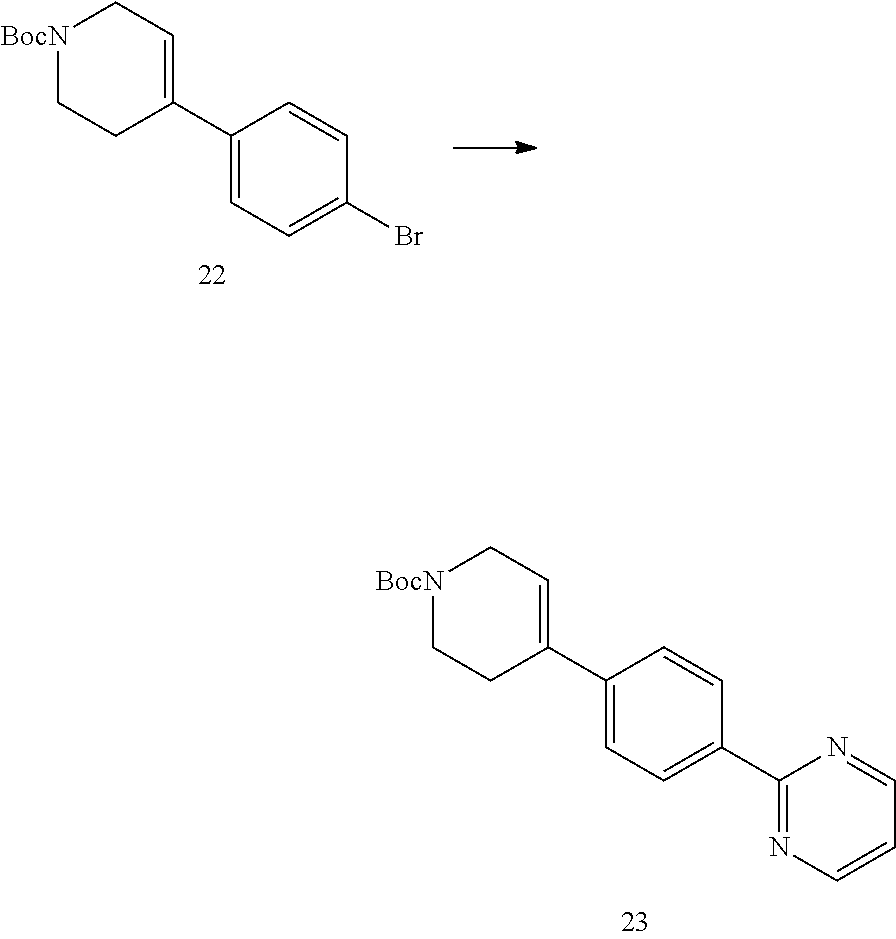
[BocN]1CCC(C2=CC=C(Br)C=C2)=CC1.[BocN]1CCC(C2=CC=C(C3=NC=CC=N3)C=C2)=CC1
